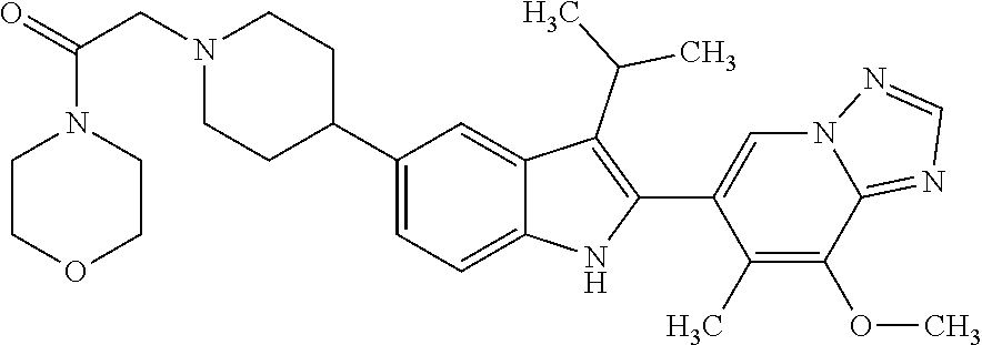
C1(C2CCN(CC(=O)N3CCOCC3)CC2)=CC=C2C(=C1)C(C(C)C)=C(C1=CN3C(=NC=N3)C(OC)=C1C)N2
